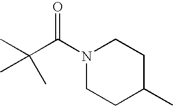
N1(C(C(C)(C)C)=O)CCC(C)CC1
